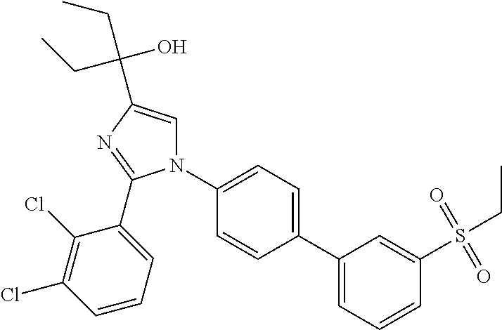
C1(C2=CC=CC(S(CC)(=O)=O)=C2)=CC=C(N2C=C(C(O)(CC)CC)N=C2C2=CC=CC(Cl)=C2Cl)C=C1
